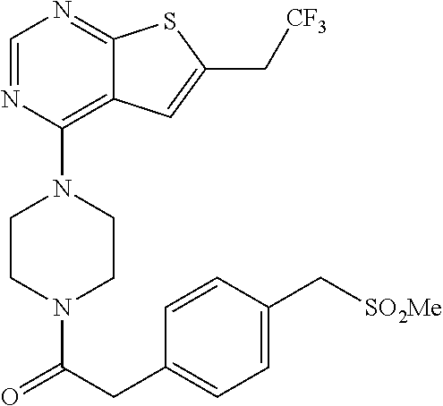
C1CN(C(CC2=CC=C(C[SO2Me])C=C2)=O)CCN1C1=C2C(=NC=N1)SC(C[CF3])=C2
